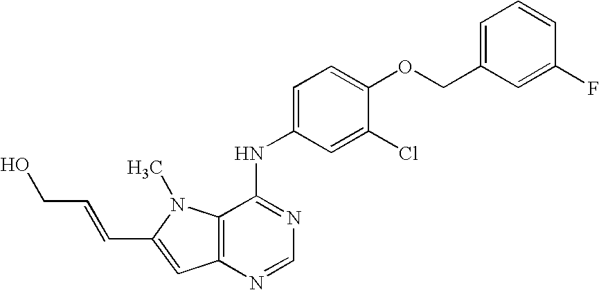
C(=CC1=CC2=C(N1C)C(NC1=CC=C(OCC3=CC=CC(F)=C3)C(Cl)=C1)=NC=N2)CO
